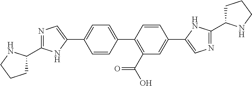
C1=CC(C2=CC=C(C3=CN=C(C4CCCN4)N3)C=C2)=C(C(=O)O)C=C1C1=CN=C(C2CCCN2)N1
